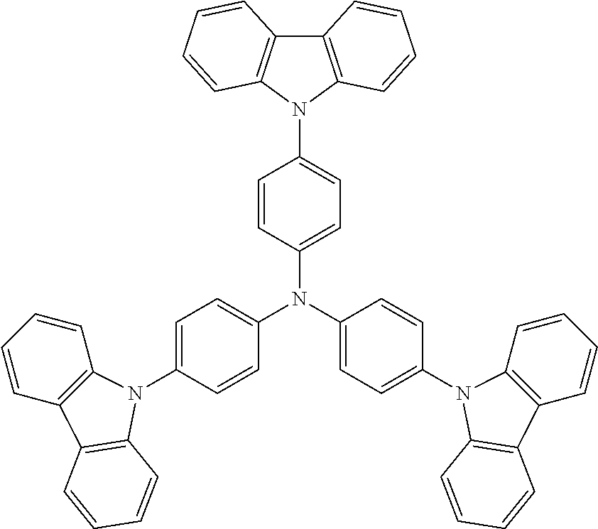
C12=C(N(C3=CC=C(N(C4=CC=C(N5C6=C(C=CC=C6)C6=C5C=CC=C6)C=C4)C4=CC=C(N5C6=C(C=CC=C6)C6=C5C=CC=C6)C=C4)C=C3)C3=C1C=CC=C3)C=CC=C2
